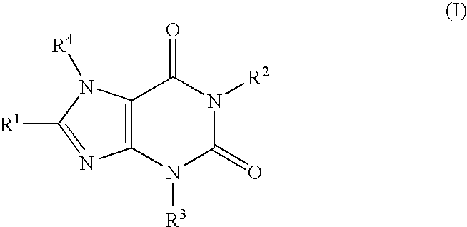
C12=C(N([R3])C(=O)N([R2])C1=O)N=C([R1])N2[R4]
